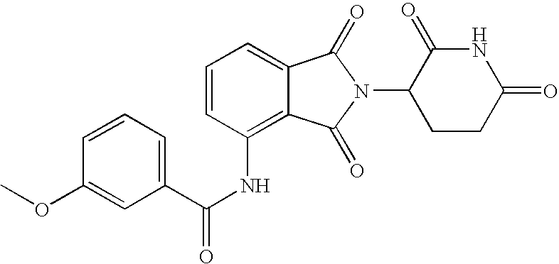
C1=C2C(=C(NC(C3=CC=CC(OC)=C3)=O)C=C1)C(=O)N(C1CCC(=O)NC1=O)C2=O
